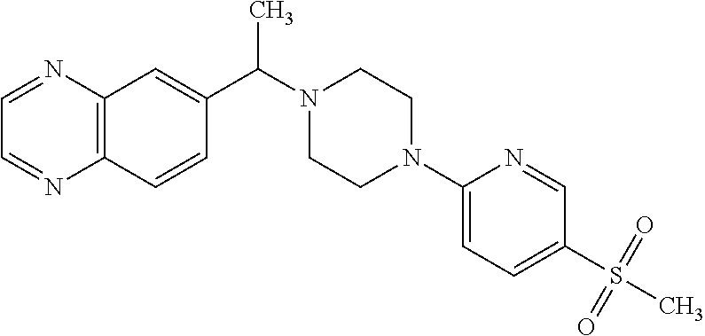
C12=C(C=CC(C(N3CCN(C4=CC=C(S(C)(=O)=O)C=N4)CC3)C)=C1)N=CC=N2
